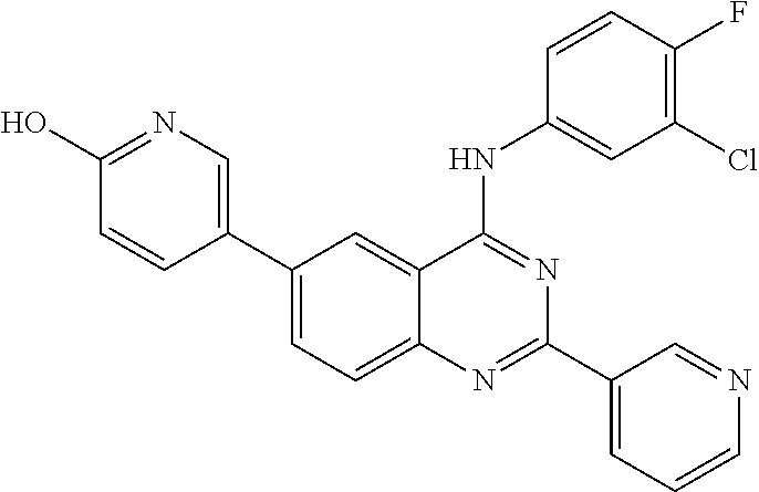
C1(C2=CC=C3C(=C2)C(NC2=CC(Cl)=C(F)C=C2)=NC(C2=CC=CN=C2)=N3)=CN=C(O)C=C1
